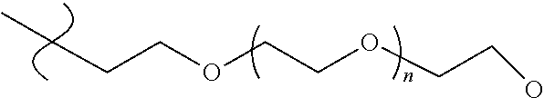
C(OCCOCCO)CCC
